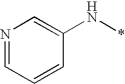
N(*)C1=CN=CC=C1
